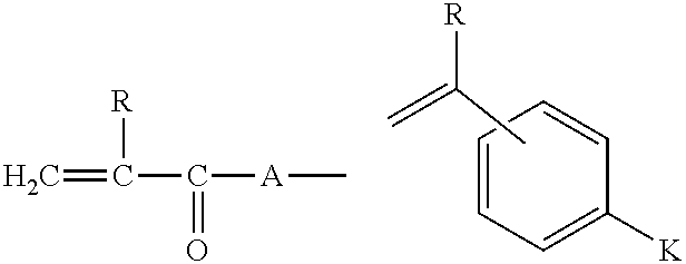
C1=CC=C([K])C=C1.CC([R])=C.C=C(C([A]C)=O)[R]
